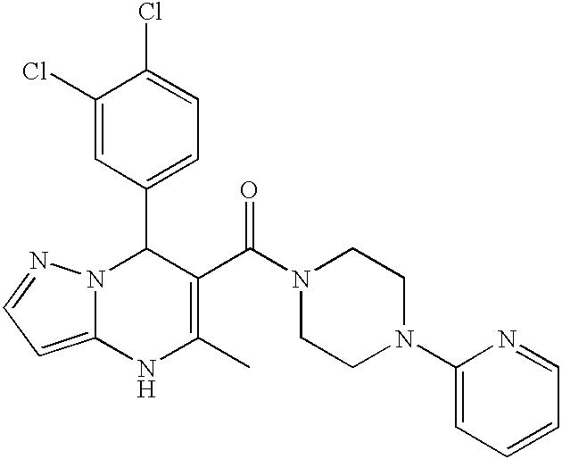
C1(Cl)=CC(C2N3C(=CC=N3)NC(C)=C2C(N2CCN(C3=CC=CC=N3)CC2)=O)=CC=C1Cl
